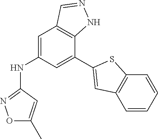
C1=C(NC2=NOC(C)=C2)C=C(C2=CC3=C(S2)C=CC=C3)C2=C1C=NN2
